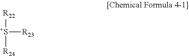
[R22][S+]([R24])[R23]
